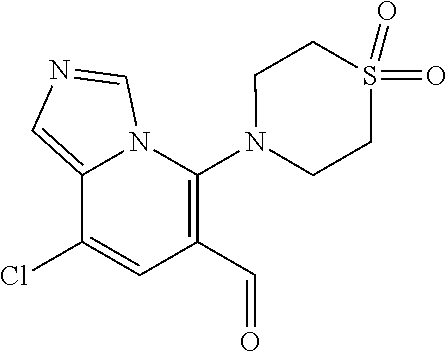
C1(Cl)=CC(C=O)=C(N2CCS(=O)(=O)CC2)N2C1=CN=C2
